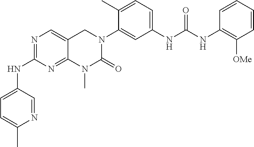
N1=C(NC2=CC=C(C)N=C2)N=C2C(=C1)CN(C1=CC(NC(NC3=C([OMe])C=CC=C3)=O)=CC=C1C)C(=O)N2C
